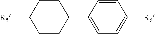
C1CC(C2=CC=C([R6])C=C2)CCC1[R5]
